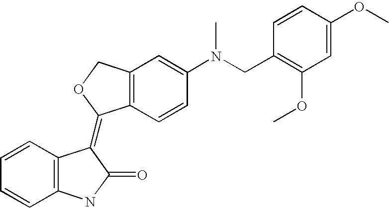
C12=C(C=CC(N(CC3=C(OC)C=C(OC)C=C3)C)=C1)C(=C1C3=C(C=CC=C3)NC1=O)OC2
